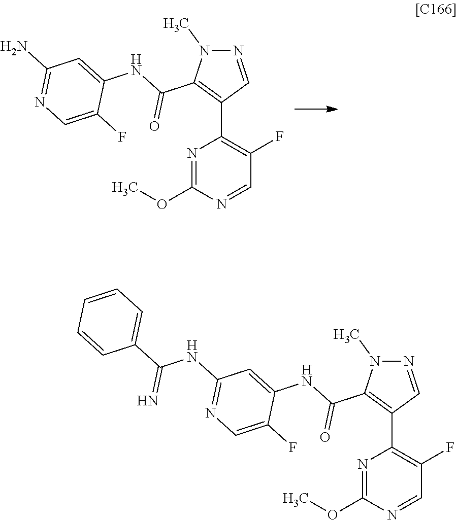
N1=CC(C2=C(F)C=NC(OC)=N2)=C(C(NC2=CC(N)=NC=C2F)=O)N1C.N1=CC(C2=C(F)C=NC(OC)=N2)=C(C(NC2=CC(NC(C3=CC=CC=C3)=N)=NC=C2F)=O)N1C
